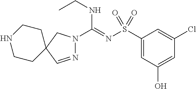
C1(S(N=C(NCC)N2N=CC3(C2)CCNCC3)(=O)=O)=CC(O)=CC(Cl)=C1
